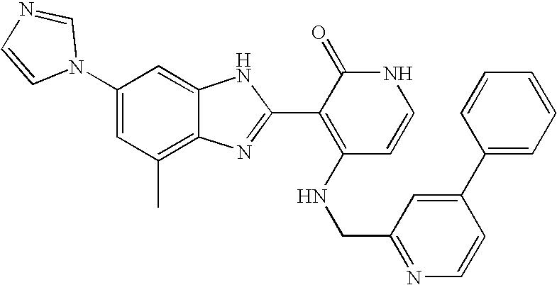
C1(C)=C2C(=CC(N3C=NC=C3)=C1)NC(C1=C(NCC3=NC=CC(C4=CC=CC=C4)=C3)C=CNC1=O)=N2
